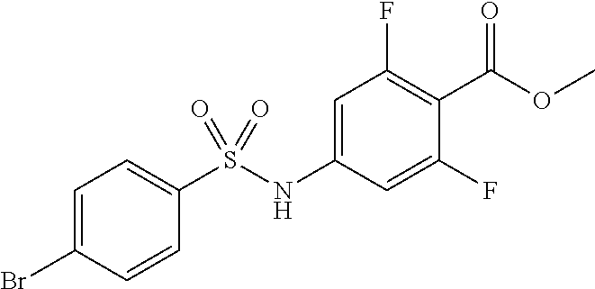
O(C(=O)C1=C(F)C=C(NS(C2=CC=C(Br)C=C2)(=O)=O)C=C1F)C
